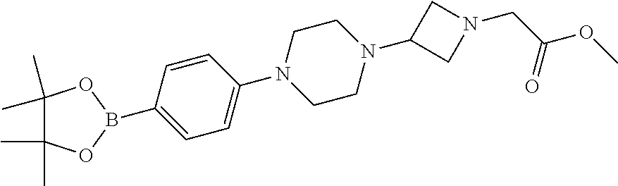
C1=CC(B2OC(C)(C)C(C)(C)O2)=CC=C1N1CCN(C2CN(CC(OC)=O)C2)CC1
